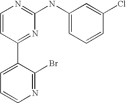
C1=CC(C2=CC=CN=C2Br)=NC(NC2=CC=CC(Cl)=C2)=N1
